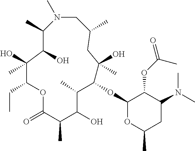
N1(C)CC(C)CC(C)(O)C(OC2OC(C)CC(N(C)C)C2OC(=O)C)C(C)C(O)C(C)C(=O)OC(CC)C(O)(C)C(O)C1C
